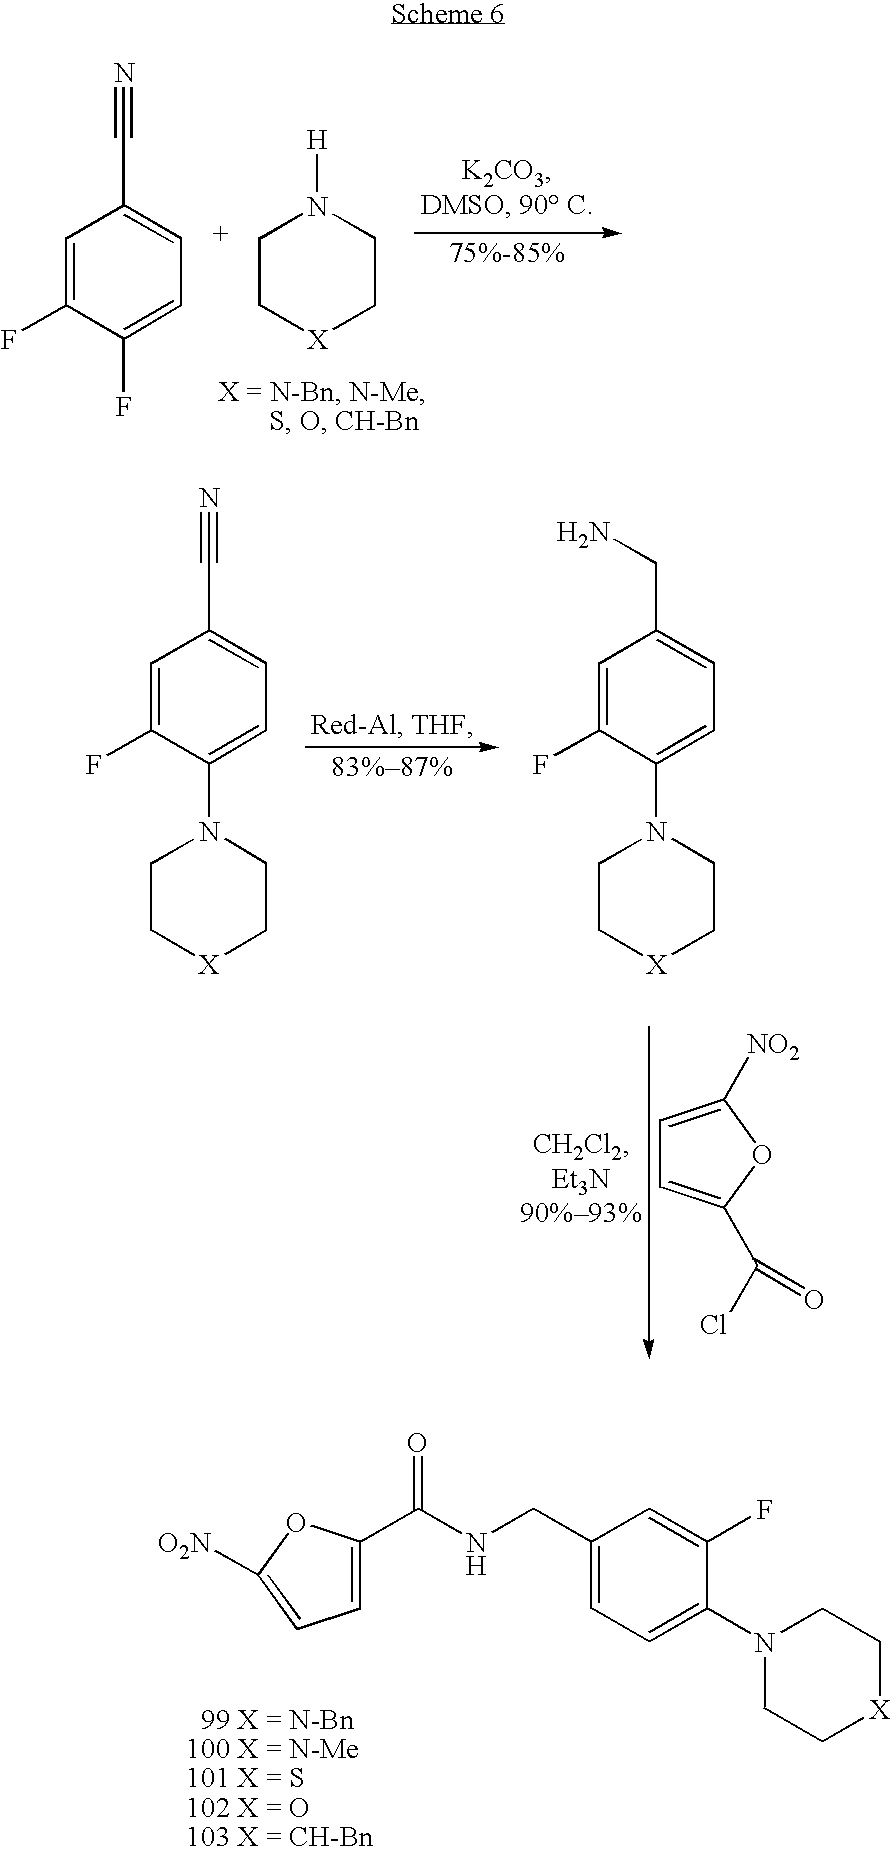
C1=C(F)C(F)=CC=C1C#N.C1C[X]CCN1[H].C1=C(F)C(N2CC[X]CC2)=CC=C1C#N.C1=C(F)C(N2CC[X]CC2)=CC=C1CN.C1=C([NO2])OC(C(Cl)=O)=C1.C1(CNC(=O)C2=CC=C([O2N])O2)=CC=C(N2CC[X]CC2)C(F)=C1
